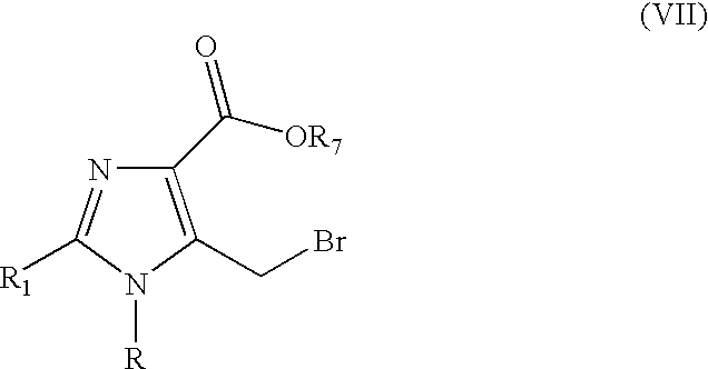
[R]N1C(CBr)=C(C(=O)[OR7])N=C1[R1]
